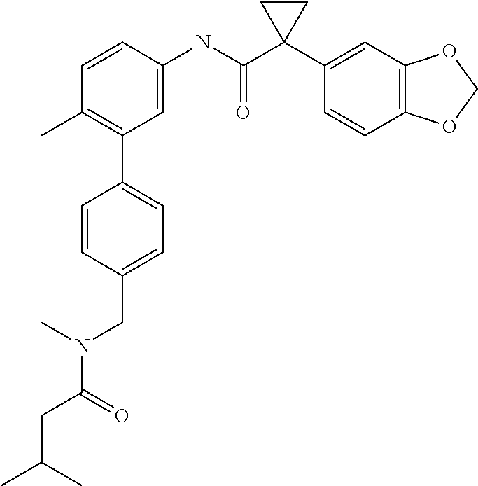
C1=C(NC(C2(C3=CC4=C(C=C3)OCO4)CC2)=O)C=CC(C)=C1C1=CC=C(CN(C)C(CC(C)C)=O)C=C1
